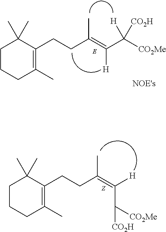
C1CCC(C)=C(CCC(=C(C([CO2Me])([CO2H])[H])[H])C)C1(C)C.C1CCC(C)=C(CCC(=C([H])C([CO2H])[CO2Me])C)C1(C)C
